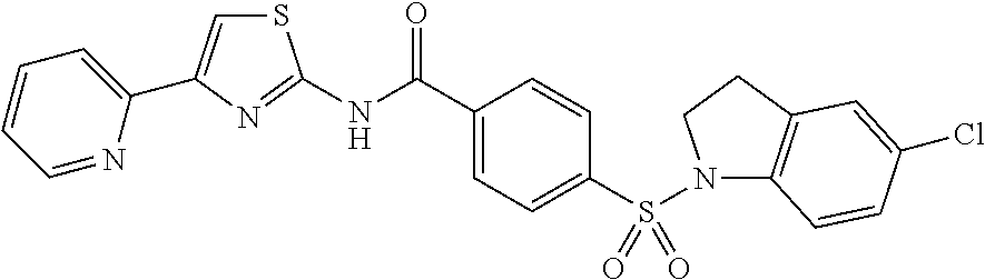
C1(C(NC2=NC(C3=CC=CC=N3)=CS2)=O)=CC=C(S(N2C3=C(CC2)C=C(Cl)C=C3)(=O)=O)C=C1
